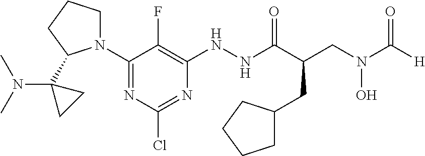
C1(N2CCCC2C2(N(C)C)CC2)=NC(Cl)=NC(NNC(C(CN(C([H])=O)O)CC2CCCC2)=O)=C1F
